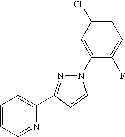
N1(C2=CC(Cl)=CC=C2F)N=C(C2=CC=CC=N2)C=C1
